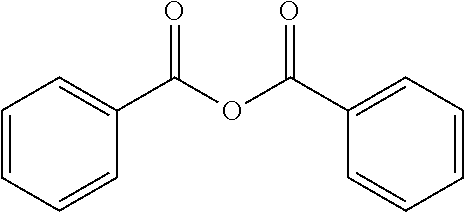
C1(C(OC(C2=CC=CC=C2)=O)=O)=CC=CC=C1
